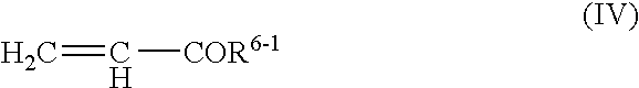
C=C[COR6-1]
